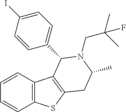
C1=CC2=C(C=C1)SC1=C2C(C2=CC=C(I)C=C2)N(CC(C)(C)F)C(C)C1
